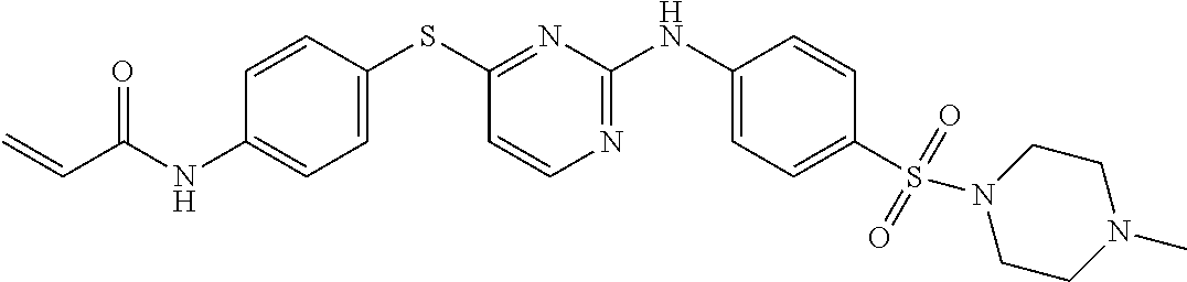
C1=CC(SC2=NC(NC3=CC=C(S(N4CCN(C)CC4)(=O)=O)C=C3)=NC=C2)=CC=C1NC(C=C)=O
